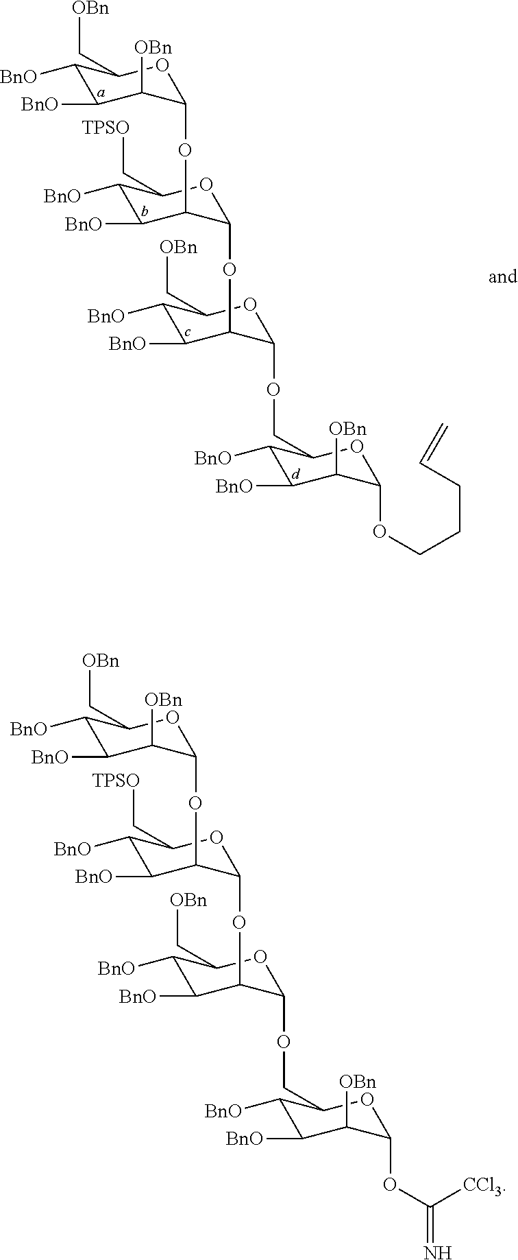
C1([BnO])C([BnO])C([OBn])C(OC2C([BnO])C([BnO])C(C[TPSO])OC2OC2C([BnO])C([BnO])C(C[OBn])OC2OCC2C([BnO])C([BnO])C([OBn])C(OCCCC=C)O2)OC1C[OBn].C1([BnO])C([BnO])C([OBn])C(OC2C([BnO])C([BnO])C(C[TPSO])OC2OC2C([BnO])C([BnO])C(C[OBn])OC2OCC2C([BnO])C([BnO])C([OBn])C(OC([CCl3])=N)O2)OC1C[OBn]
